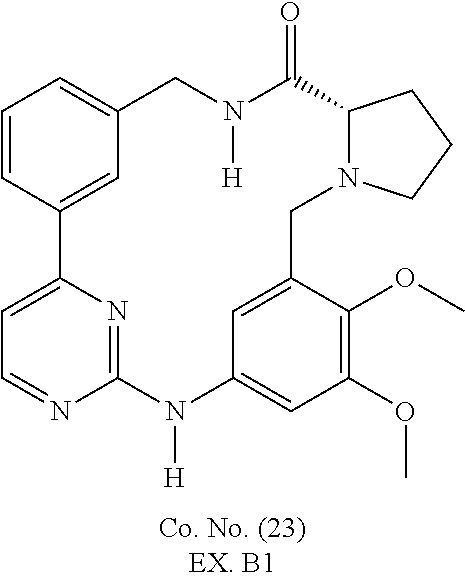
C1=CC2=CC(=C1)CN([H])C(=O)C1N(CC3=CC(=CC(OC)=C3OC)N([H])C3=NC2=CC=N3)CCC1
